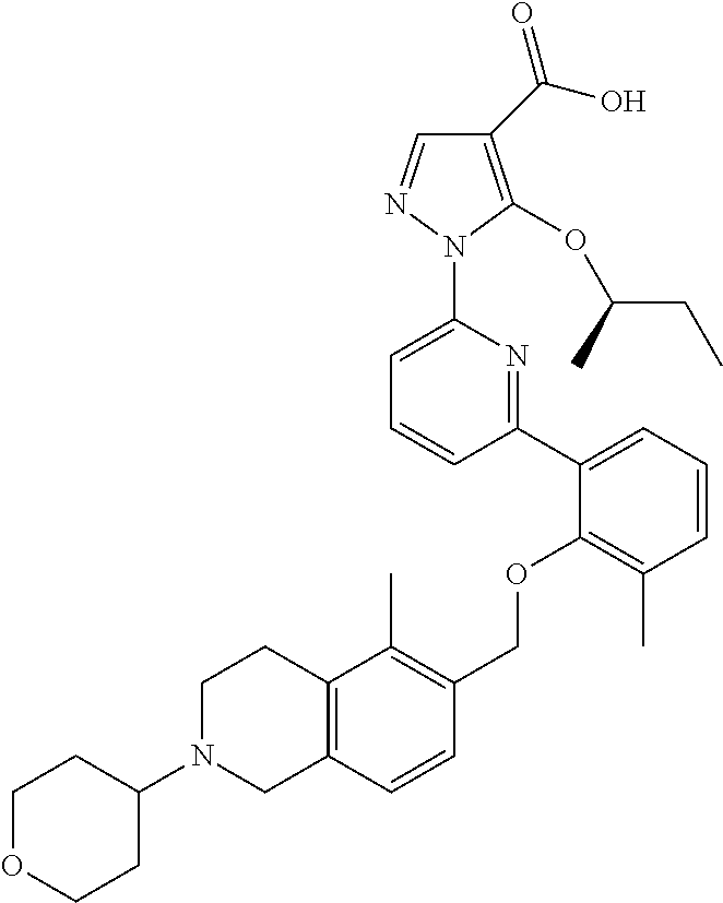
C1(C(O)=O)=C(OC(CC)C)N(C2=CC=CC(C3=CC=CC(C)=C3OCC3=C(C)C4=C(C=C3)CN(C3CCOCC3)CC4)=N2)N=C1
